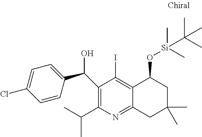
C1(C(O)C2=CC=C(Cl)C=C2)=C(C(C)C)N=C2C(=C1I)C(O[Si](C)(C)C(C)(C)C)CC(C)(C)C2
